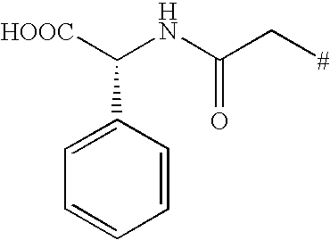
[HOOC]C(NC(C[#])=O)C1=CC=CC=C1
